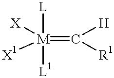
[M](=C([H])[R1])([L])([L1])([X])[X1]
